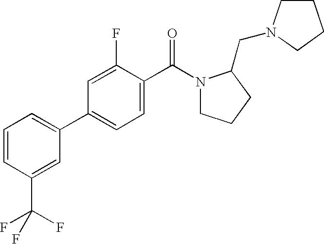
C1=CC(C(F)(F)F)=CC(C2=CC=C(C(N3CCCC3CN3CCCC3)=O)C(F)=C2)=C1
